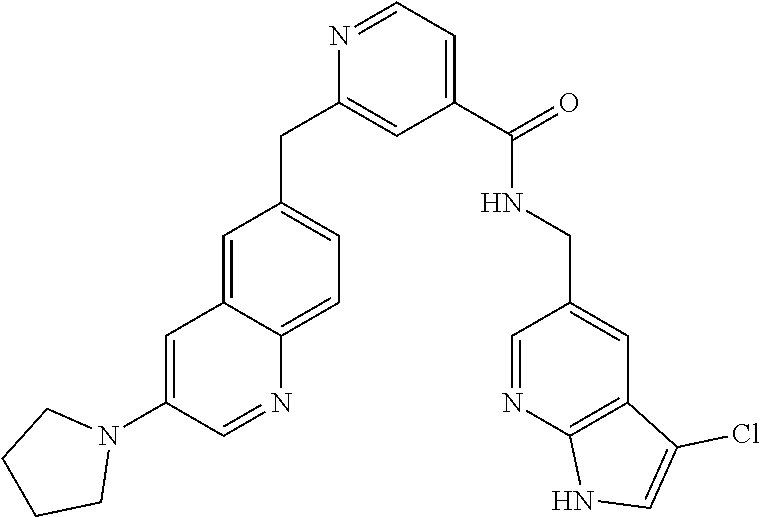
C1=C2C(=CC=C1CC1=CC(C(NCC3=CC4=C(N=C3)NC=C4Cl)=O)=CC=N1)N=CC(N1CCCC1)=C2
